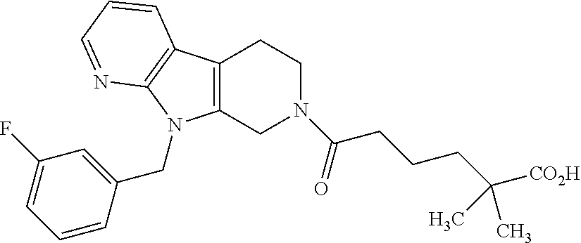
C12=C(CN(C(=O)CCCC([CO2H])(C)C)CC1)N(CC1=CC(F)=CC=C1)C1=C2C=CC=N1
